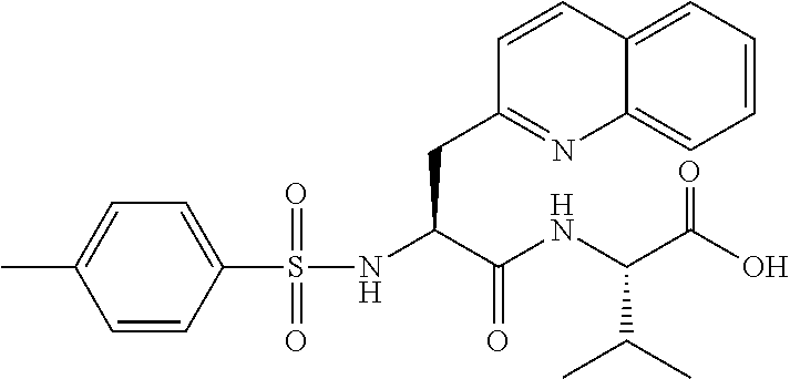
C1=CC=C2C(=C1)N=C(CC(NS(C1=CC=C(C)C=C1)(=O)=O)C(NC(C(O)=O)C(C)C)=O)C=C2
